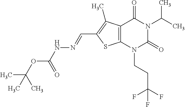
C12=C(N(CCC(F)(F)F)C(=O)N(C(C)C)C1=O)SC(C=NNC(OC(C)(C)C)=O)=C2C
